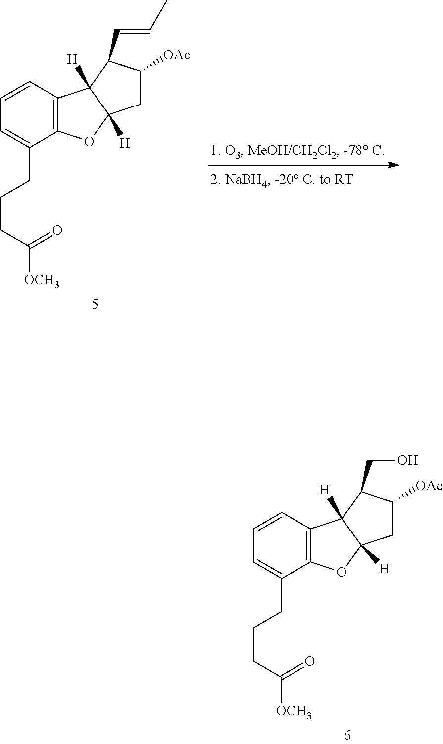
C1=CC=C(CCCC(=O)[OCH3])C2=C1C1([H])C([H])(O2)CC([OAc])C1C=CC.C1=CC=C(CCCC(=O)[OCH3])C2=C1C1([H])C([H])(O2)CC([OAc])C1CO
